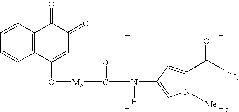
C1=CC2=C(C=C1)C(=O)C(=O)C=C2O[M5]C(N([H])C1=CN([Me])C(C([L])=O)=C1)=O
